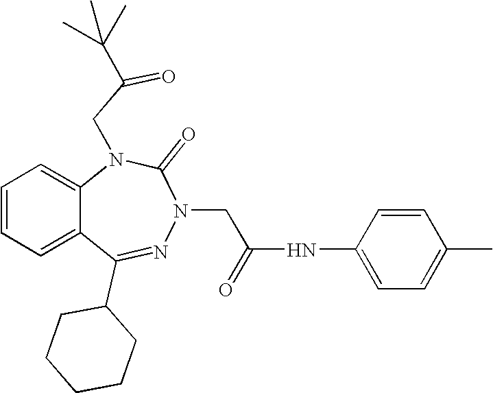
C1=CC=C2C(=C1)N(CC(=O)C(C)(C)C)C(=O)N(CC(NC1=CC=C(C)C=C1)=O)N=C2C1CCCCC1
